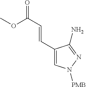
COC(C=CC1=CN([PMB])N=C1N)=O
